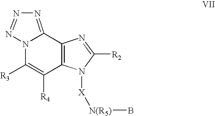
N12C([R3])=C([R4])C3=C(C1=NN=N2)N=C([R2])N3[X][N(R5)]B
